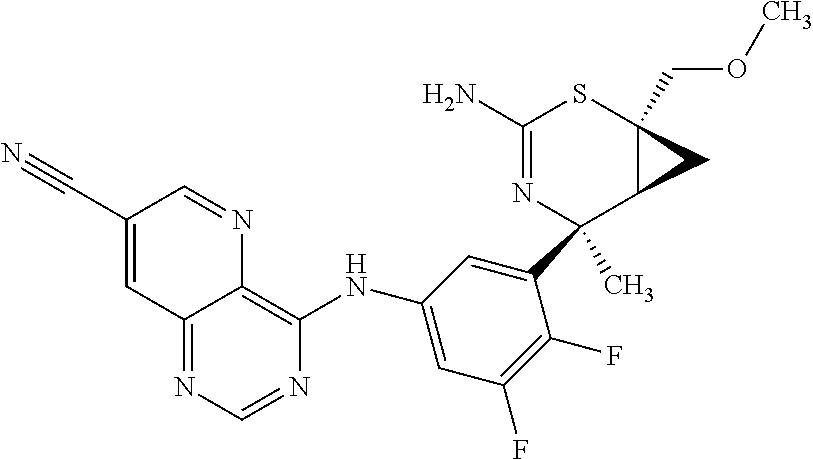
C12=NC=NC(NC3=CC(F)=C(F)C(C4(C)N=C(N)SC5(COC)C4C5)=C3)=C1N=CC(C#N)=C2
